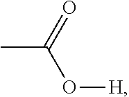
CC(=O)O[H]
